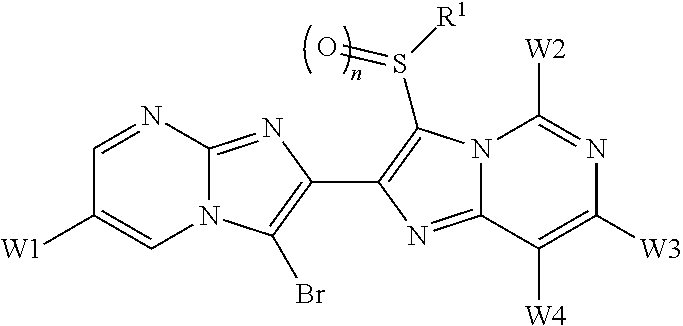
N12C(=NC(C3=C(S([R1])=O)N4C(=N3)C([W4])=C([W3])N=C4[W2])=C1Br)N=CC([W1])=C2
